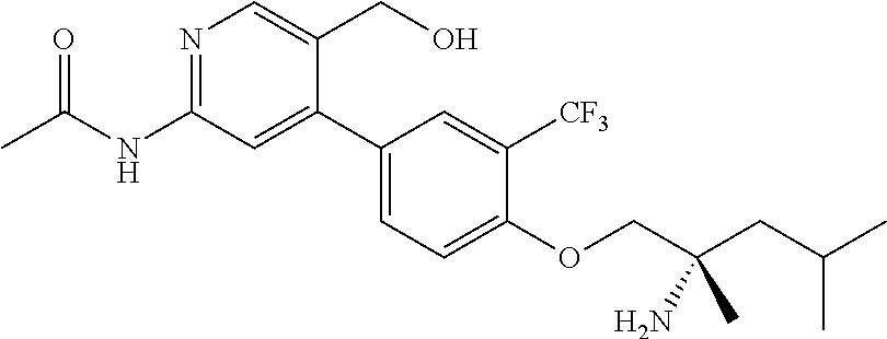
N1=C(NC(C)=O)C=C(C2=CC=C(OCC(CC(C)C)(N)C)C([CF3])=C2)C(CO)=C1
